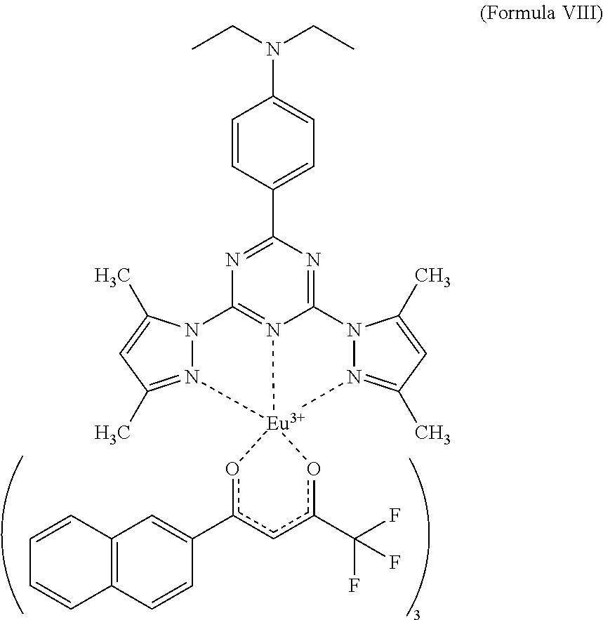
C1=CC(C2=NC3=N4C(=N2)N2N(=C(C)C=C2C)[Eu]42(N4=C(C)C=C(C)N34)oc(C3=CC4=C(C=C3)C=CC=C4)cc(C(F)(F)F)o2)=CC=C1N(CC)CC
